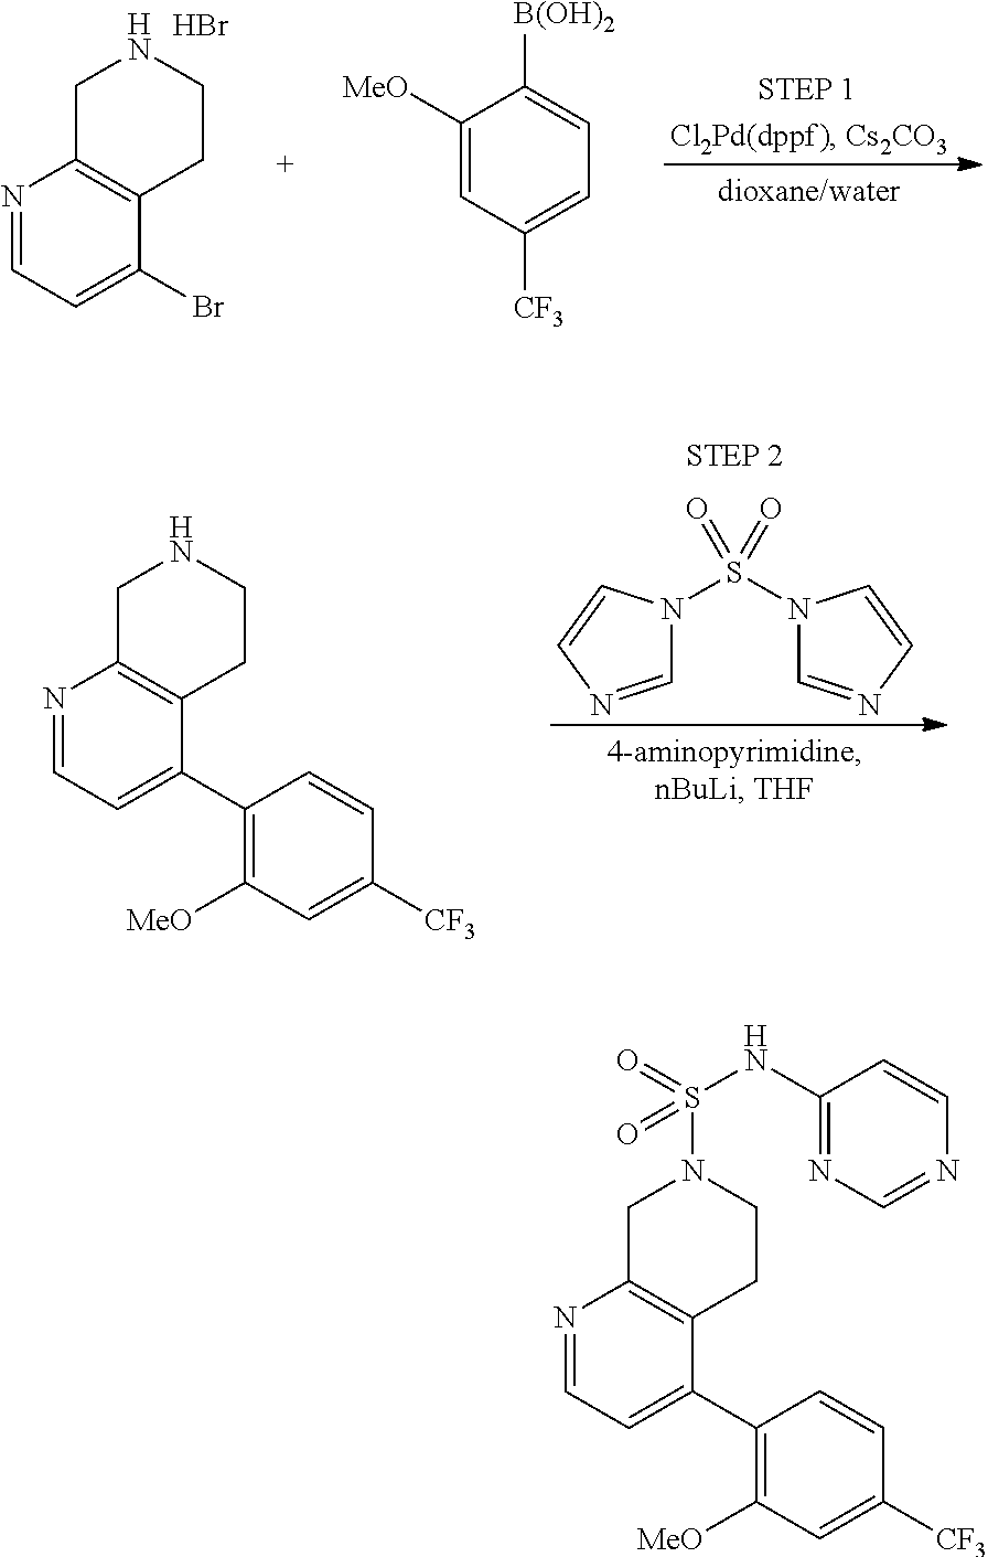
N1(S(=O)(=O)N2C=NC=C2)C=NC=C1.N1=CC=C(C2=C([MeO])C=C([CF3])C=C2)C2=C1CNCC2.N1=CC=C(Br)C2=C1CNCC2.Br.C1([MeO])=CC([CF3])=CC=C1[B(OH)2].N1=CC=C(C2=C([MeO])C=C([CF3])C=C2)C2=C1CN(S(=O)(=O)NC1=NC=NC=C1)CC2
